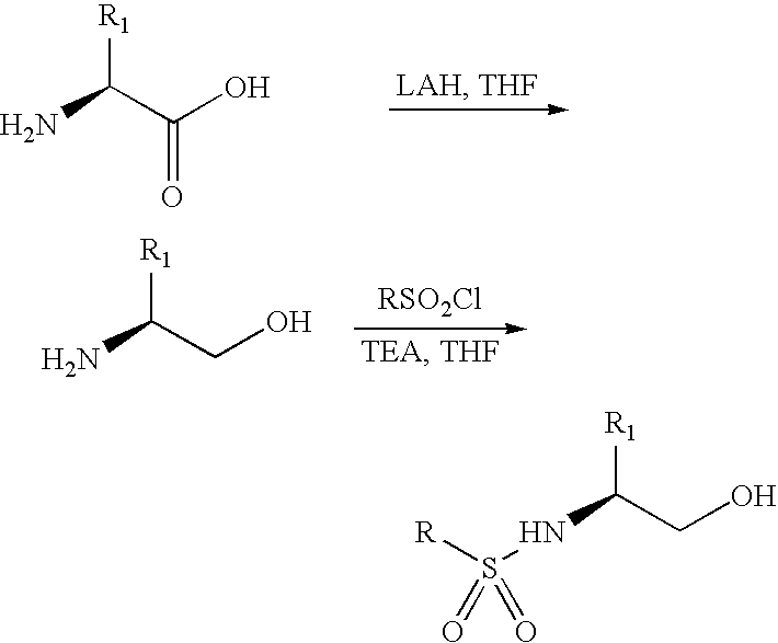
NC([R1])C(O)=O.NC([R1])CO.N(C([R1])CO)S([R])(=O)=O
